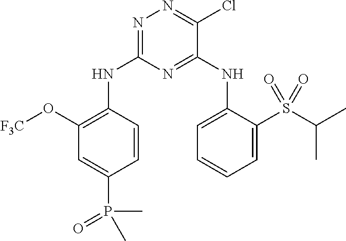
N1=C(NC2=C(O[F3C])C=C(P(=O)(C)C)C=C2)N=C(NC2=CC=CC=C2S(C(C)C)(=O)=O)C(Cl)=N1
